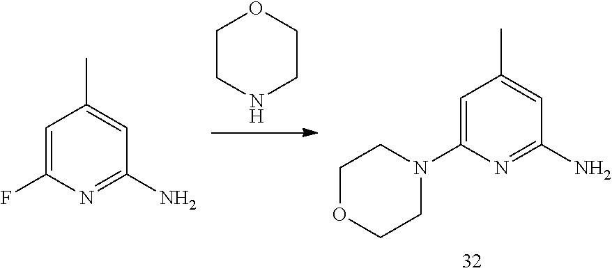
C1OCCNC1.NC1=NC(N2CCOCC2)=CC(C)=C1.NC1=NC(F)=CC(C)=C1
